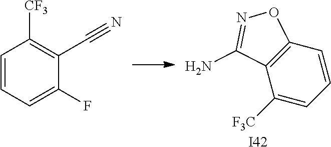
C12=C(C([F3C])=CC=C1)C(N)=NO2.[I42].C1=CC=C(F)C(C#N)=C1[CF3]
